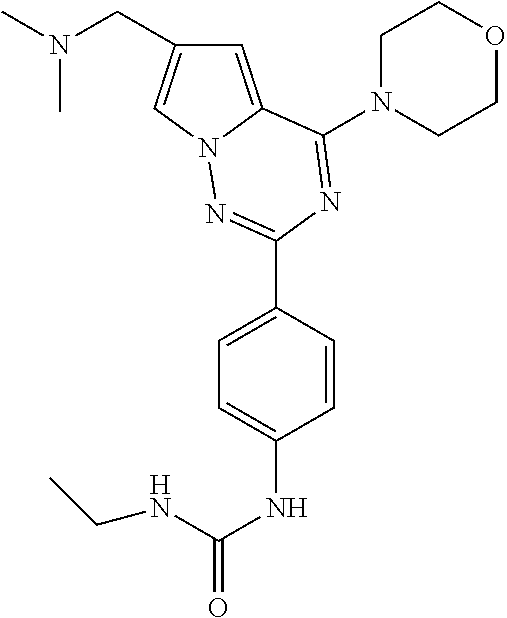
C1=C2N(C=C1CN(C)C)N=C(C1=CC=C(NC(NCC)=O)C=C1)N=C2N1CCOCC1
